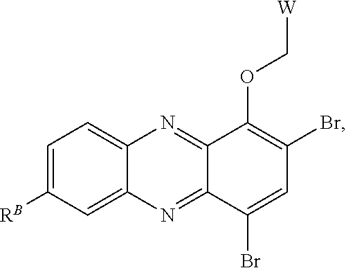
C1=C([RB])C=C2C(=C1)N=C1C(=N2)C(Br)=CC(Br)=C1OC[W]
